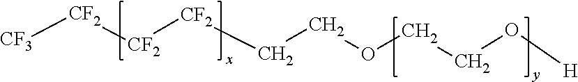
[CF3][CF2][CF2][CF2]CCOCCO[H]
